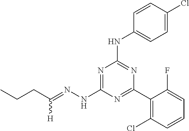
C(CC)C(=NNC1=NC(NC2=CC=C(Cl)C=C2)=NC(C2=C(Cl)C=CC=C2F)=N1)[H]
